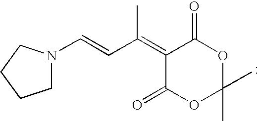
C1N(C=CC(=C2C(=O)OC(C)(C)OC2=O)C)CCC1
